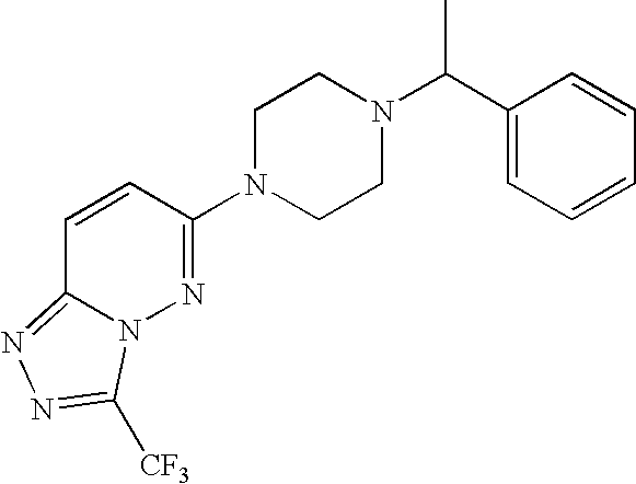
C1=CC(N2CCN(C(C3=CC=CC=C3)C)CC2)=NN2C1=NN=C2[CF3]
